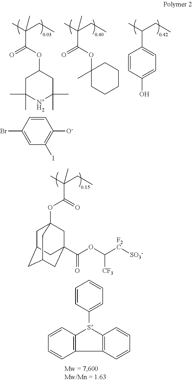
CC(CC)(C)C(OC1(C)CCCCC1)=O.CC(CC)C1=CC=C(O)C=C1.CC(CC)(C)C(OC1CC(C)(C)[N+H2]C(C)(C)C1)=O.C1([O-])=C(I)C=C(Br)C=C1.CC(CC)(C)C(=O)OC12CC3CC(CC(C(OC([F2C][SO3-])[CF3])=O)(C1)C3)C2.C1=CC([S+]2C3=C(C=CC=C3)C3=C2C=CC=C3)=CC=C1
